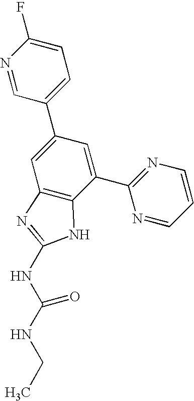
N1=CC(C2=CC3=C(C(C4=NC=CC=N4)=C2)NC(NC(NCC)=O)=N3)=CC=C1F
